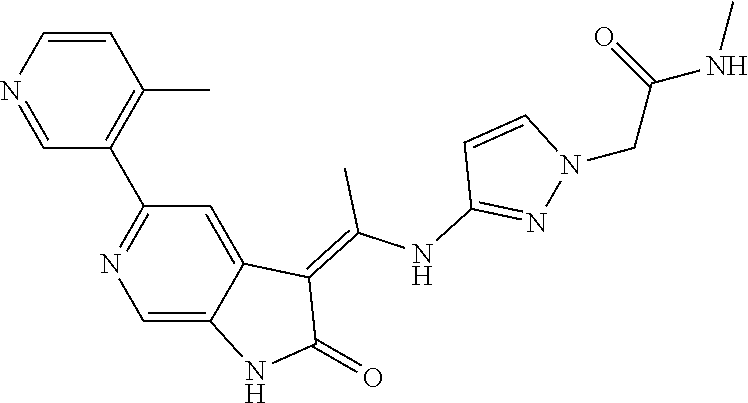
C1=CN=CC(C2=NC=C3C(=C2)C(=C(NC2=NN(CC(=O)NC)C=C2)C)C(=O)N3)=C1C
